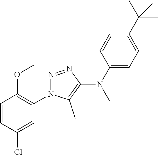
C1=CC(Cl)=CC(N2N=NC(N(C3=CC=C(C(C)(C)C)C=C3)C)=C2C)=C1OC
